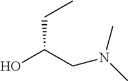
OC(CN(C)C)CC
